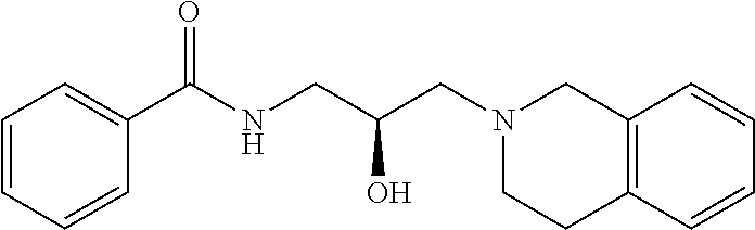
C1=CC=CC(C(NCC(CN2CCC3=C(C2)C=CC=C3)O)=O)=C1
